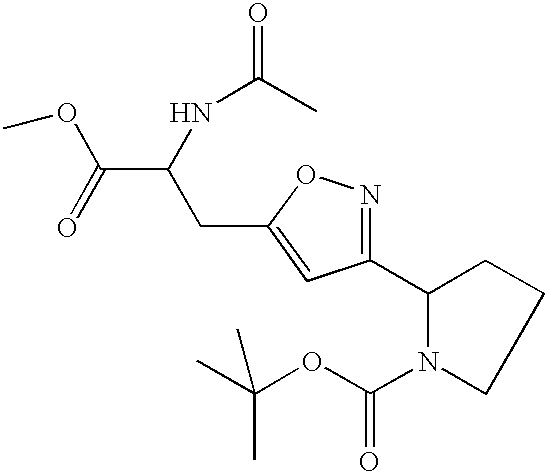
CC(OC(N1CCCC1C1=NOC(CC(NC(C)=O)C(OC)=O)=C1)=O)(C)C
